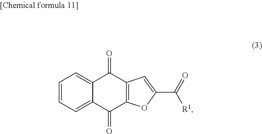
C1=CC=C2C(=C1)C(=O)C1=C(C2=O)OC(C(=O)[R1])=C1
